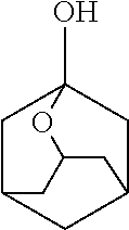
C1C2CC3CC1(O)OC(C2)C3
